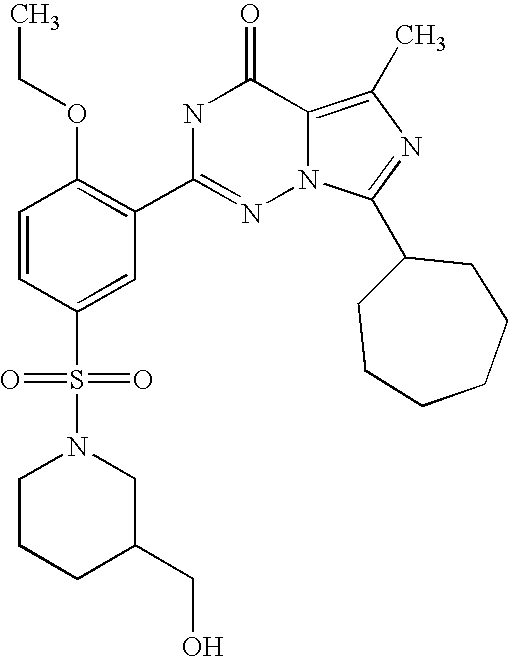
C1=CC(S(N2CCCC(CO)C2)(=O)=O)=CC(C2=NN3C(=C(C)N=C3C3CCCCCC3)C(=O)N2)=C1OCC
